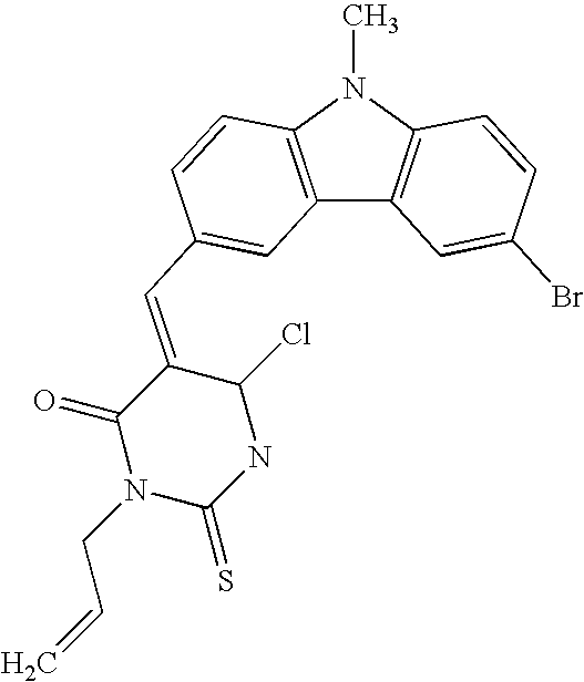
C12=C(N(C)C3=C1C=C(Br)C=C3)C=CC(C=C1C(=O)N(CC=C)C(=S)NC1Cl)=C2
